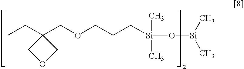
C1(CC)(COCCC[Si](C)(C)O[Si](C)C)COC1
